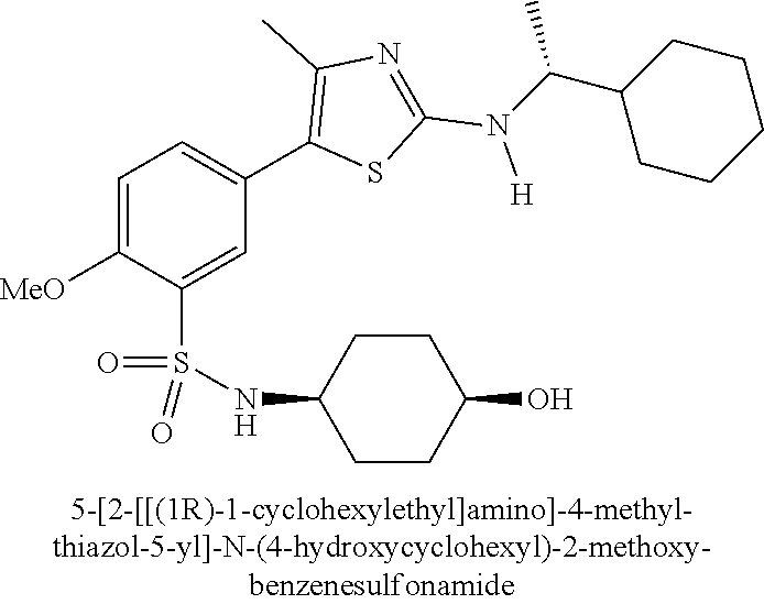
C1=C([MeO])C(S(NC2CCC(O)CC2)(=O)=O)=CC(C2=C(C)N=C(N([H])C(C3CCCCC3)C)S2)=C1
